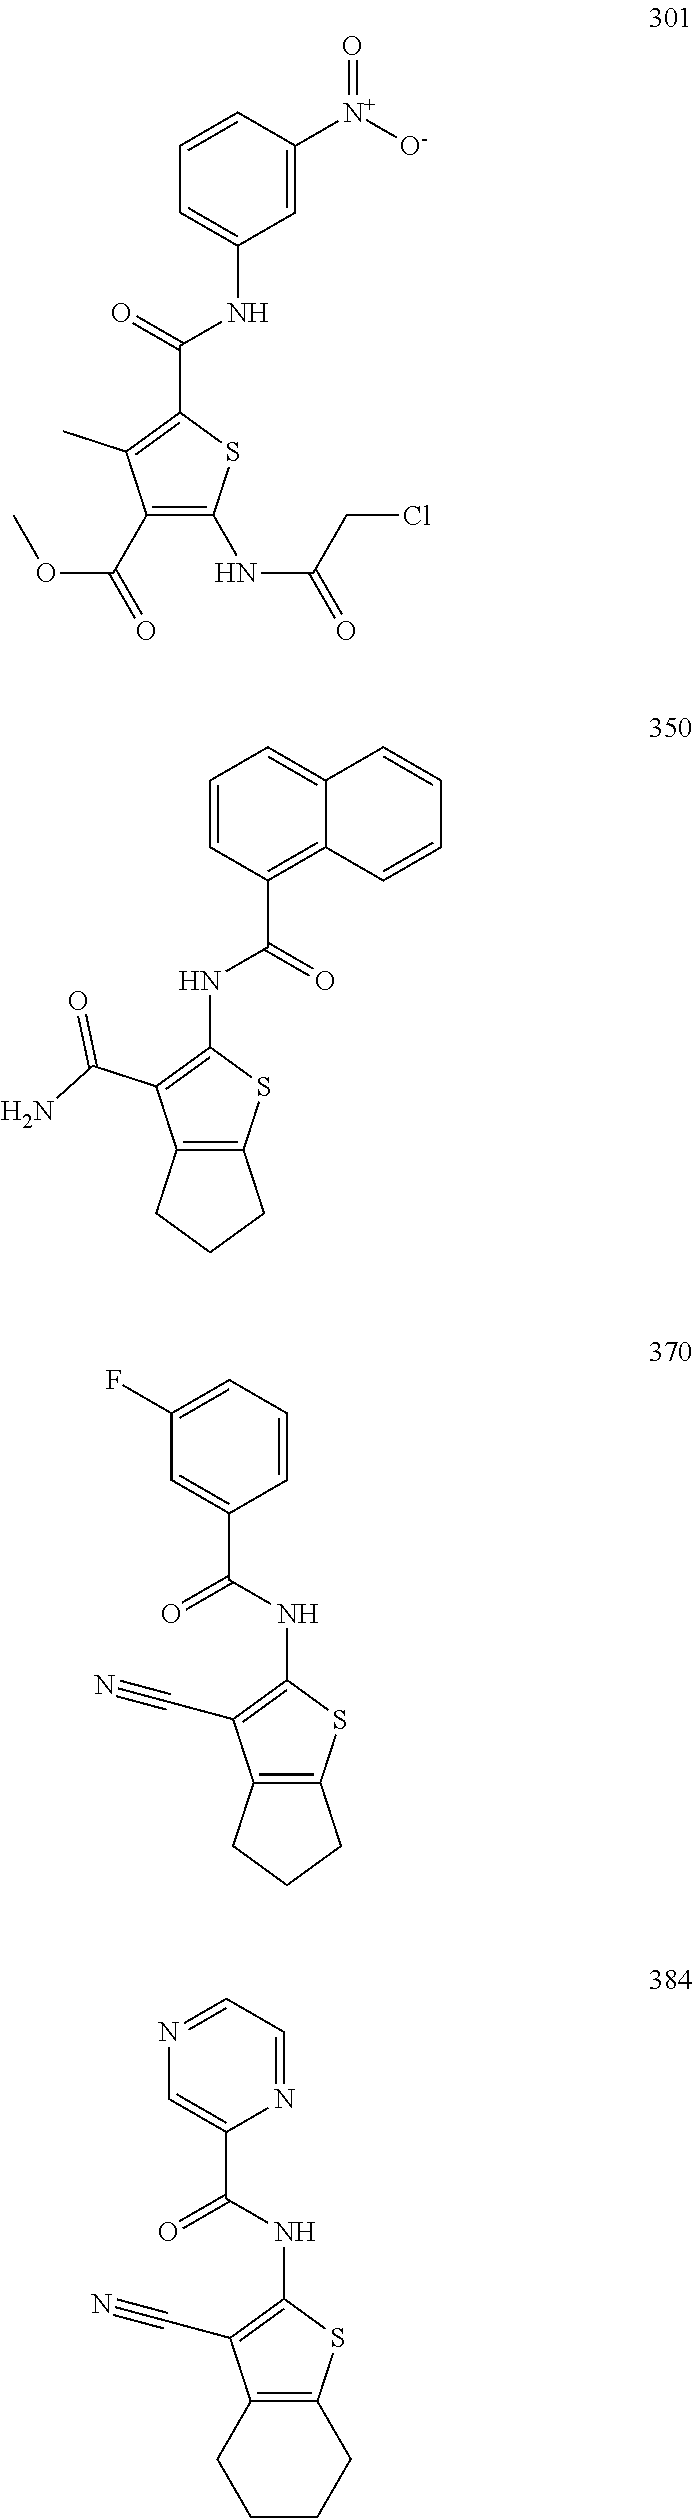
C1(C(NC2=CC=CC([N+]([O-])=O)=C2)=O)=C(C)C(C(=O)OC)=C(NC(=O)CCl)S1.C1=CC(C(=O)NC2=C(C(N)=O)C3=C(S2)CCC3)=C2C(=C1)C=CC=C2.N(C1=C(C#N)C2=C(S1)CCC2)C(C1=CC(F)=CC=C1)=O.N(C1=C(C#N)C2=C(S1)CCCC2)C(C1=CN=CC=N1)=O
